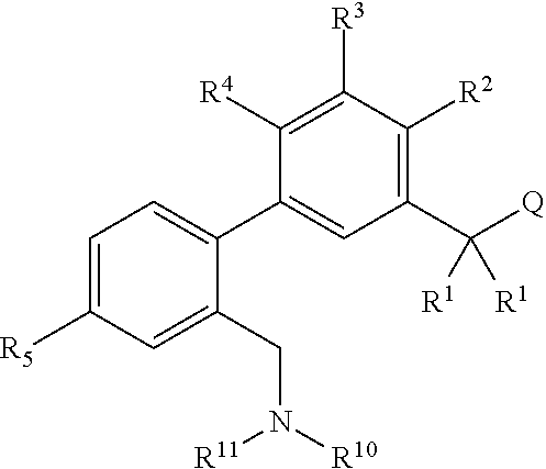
C1=C([R5])C=C(CN([R10])[R11])C(C2=CC(C([Q])([R1])[R1])=C([R2])C([R3])=C2[R4])=C1
